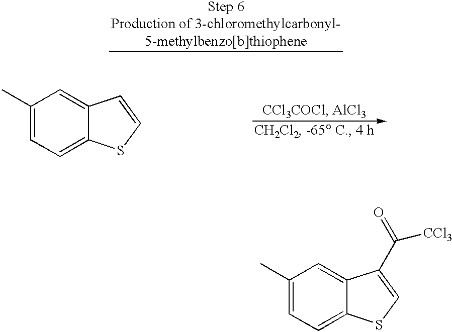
C1(C)=CC=C2C(=C1)C(C(=O)[CCl3])=CS2.C1(C)=CC=C2C(=C1)C=CS2
